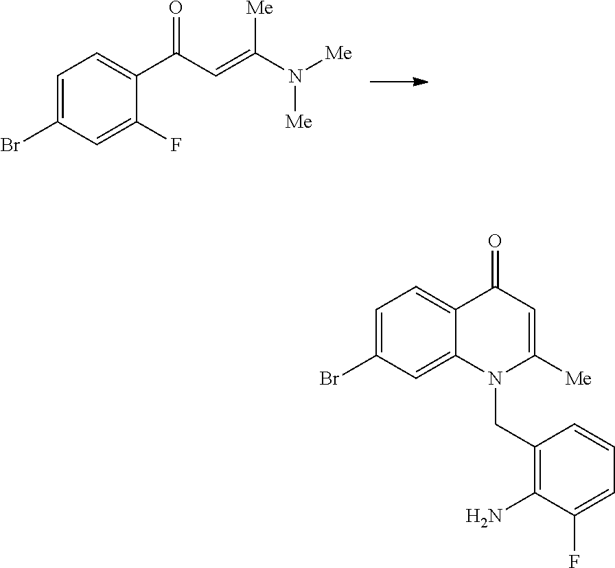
C1=C(Br)C=C(F)C(C(=O)C=C(N([Me])[Me])[Me])=C1.C1=C(Br)C=C2C(=C1)C(=O)C=C([Me])N2CC1=C(N)C(F)=CC=C1
